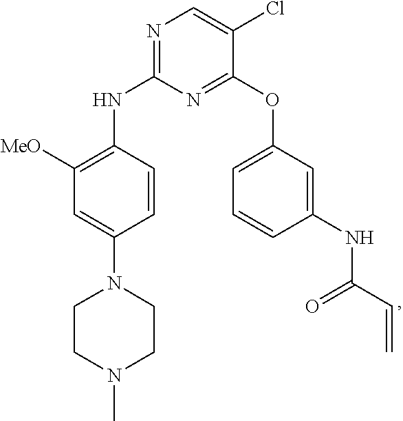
N1=C(NC2=C([MeO])C=C(N3CCN(C)CC3)C=C2)N=C(OC2=CC=CC(NC(=O)C=C)=C2)C(Cl)=C1
